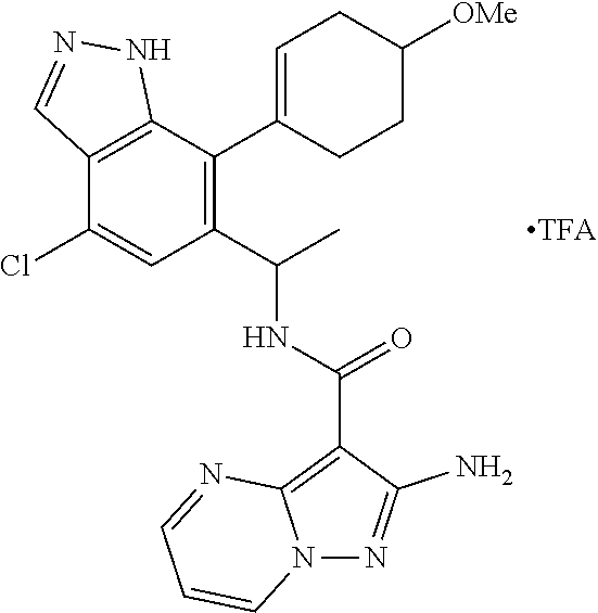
N12N=C(N)C(C(NC(C3=C(C4=CCC([OMe])CC4)C4=C(C(Cl)=C3)C=NN4)C)=O)=C1N=CC=C2
